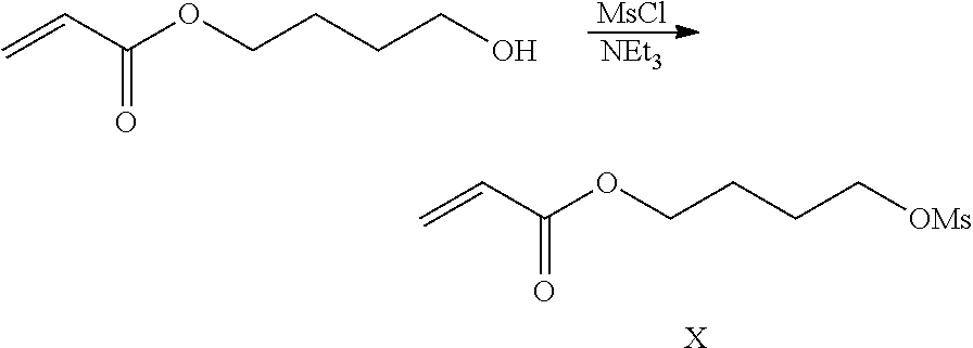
C=CC(OCCCC[OMs])=O.[X].[MsCl].[NEt3].C=CC(OCCCCO)=O
